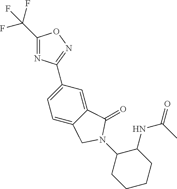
C1(C(F)(F)F)=NC(C2=CC=C3C(=C2)C(=O)N(C2CCCCC2NC(=O)C)C3)=NO1
